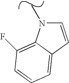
C1=CC2=CC=CC(F)=C2N1C
